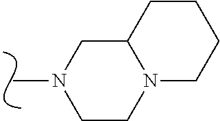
C1CN2C(CN1C)CCCC2
